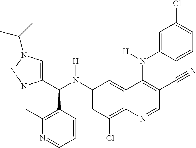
C1(N(C(C2=CN(C(C)C)NN2)C2=C(C)N=CC=C2)[H])=CC(Cl)=C2C(=C1)C(N(C1=CC(Cl)=CC=C1)[H])=C(C#N)C=N2
